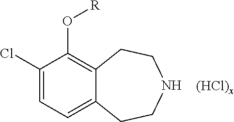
C1(Cl)=CC=C2C(=C1O[R])CCNCC2.[(HCl)x]
